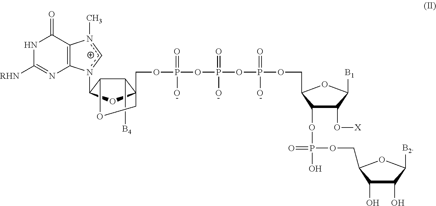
C1(O)C(O)C(COP(OC2C(O[X])C([B1])OC2COP(OP(OP(OCC23C([B4])C(C(n4cn(C)C5=C4N=C([RHN])NC5=O)O2)OC3)(=O)[O-])(=O)[O-])(=O)[O-])(=O)O)OC1[B2]
